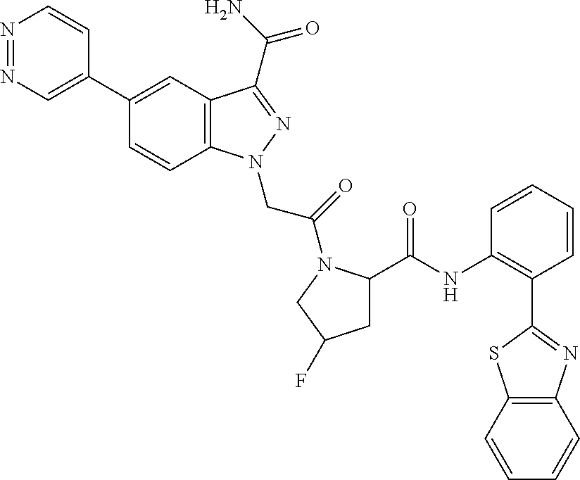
N1=NC=C(C2=CC3=C(C=C2)N(CC(=O)N2C(C(=O)NC4=C(C5=NC6=C(S5)C=CC=C6)C=CC=C4)CC(F)C2)N=C3C(N)=O)C=C1
